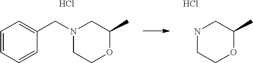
C1=CC=CC(CN2CCOC(C)C2)=C1.Cl.N1CCOC(C)C1.Cl
